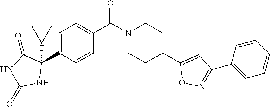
C1=C(C2(C(C)C)C(=O)NC(=O)N2)C=CC(C(N2CCC(C3=CC(C4=CC=CC=C4)=NO3)CC2)=O)=C1
